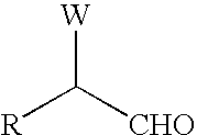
[R]C([CHO])[W]
